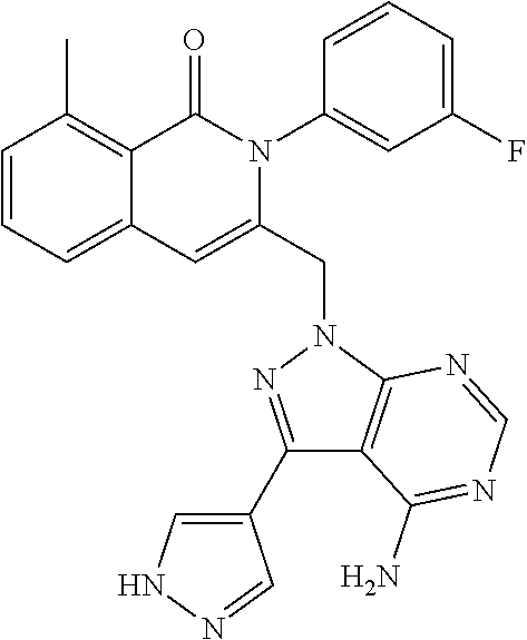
C1=CC=C2C(=C1C)C(=O)N(C1=CC(F)=CC=C1)C(CN1C3=C(C(N)=NC=N3)C(C3=CNN=C3)=N1)=C2
